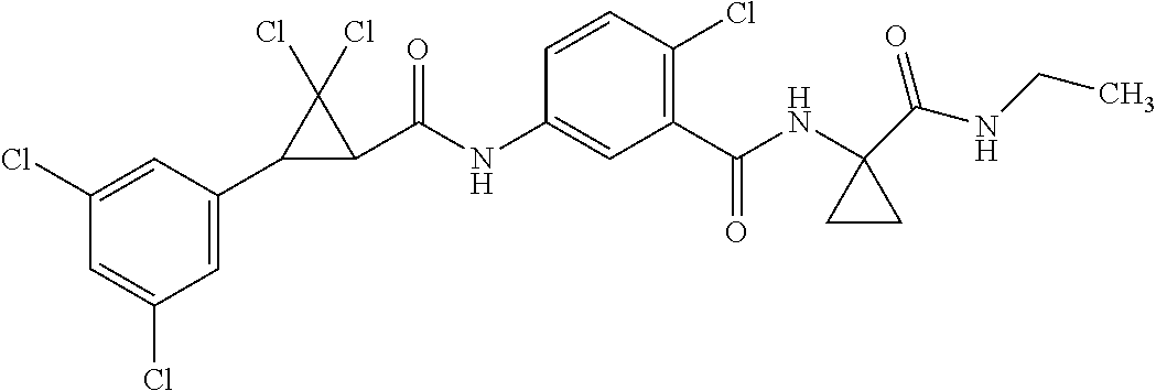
C1(C2C(C(NC3=CC(C(NC4(C(NCC)=O)CC4)=O)=C(Cl)C=C3)=O)C2(Cl)Cl)=CC(Cl)=CC(Cl)=C1
